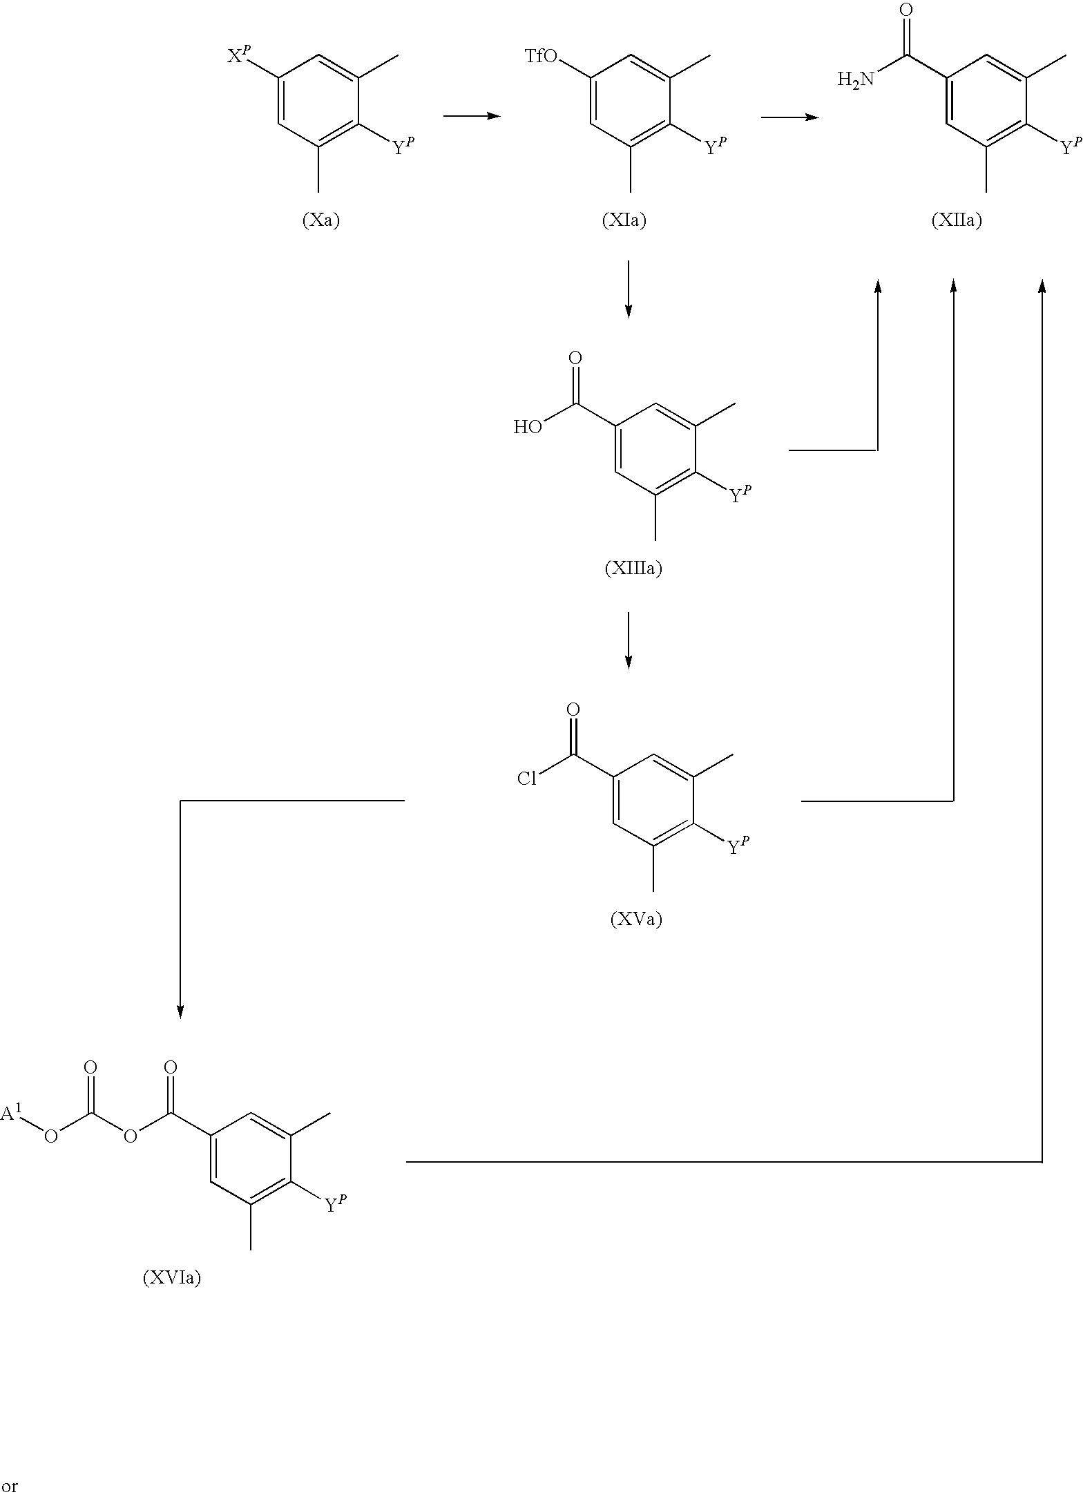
C1(C(Cl)=O)=CC(C)=C([YP])C(C)=C1.C1(C(OC(O[A1])=O)=O)=CC(C)=C([YP])C(C)=C1.C1([XP])=CC(C)=C([YP])C(C)=C1.C1([TfO])=CC(C)=C([YP])C(C)=C1.C1(C(N)=O)=CC(C)=C([YP])C(C)=C1.C1(C(O)=O)=CC(C)=C([YP])C(C)=C1
